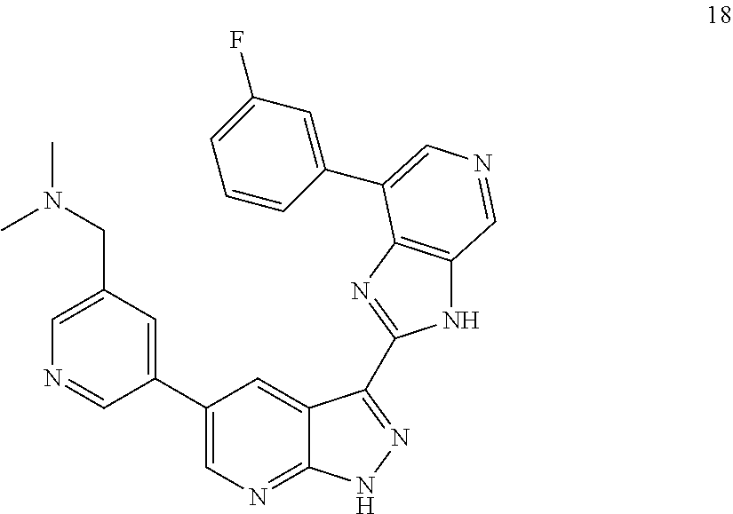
C1(C2=CN=C3C(=C2)C(C2=NC4=C(N2)C=NC=C4C2=CC(F)=CC=C2)=NN3)=CC(CN(C)C)=CN=C1
